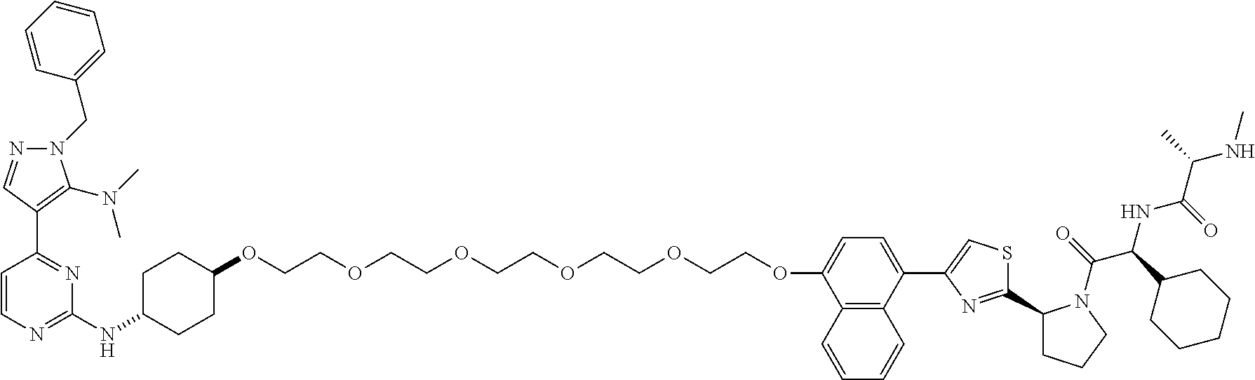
C1=CN=C(NC2CCC(OCCOCCOCCOCCOCCOC3=CC=C(C4=CSC(C5CCCN5C(=O)C(C5CCCCC5)NC(C(NC)C)=O)=N4)C4=C3C=CC=C4)CC2)N=C1C1=C(N(C)C)N(CC2=CC=CC=C2)N=C1
